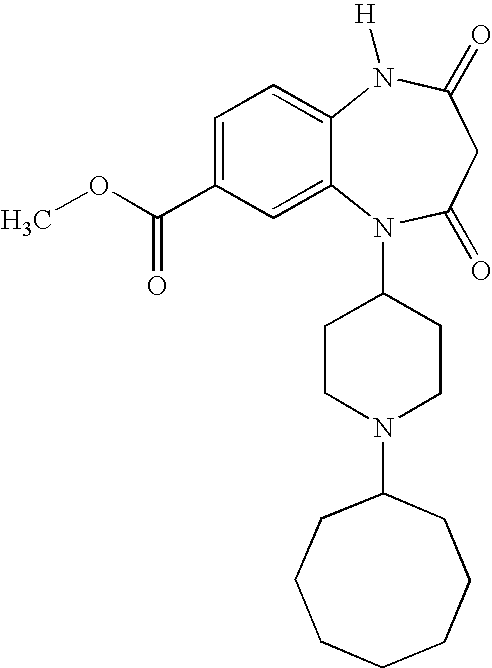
C1=C(C(OC)=O)C=C2C(=C1)N([H])C(=O)CC(=O)N2C1CCN(C2CCCCCCC2)CC1
